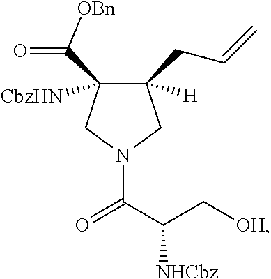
C1([H])(CC=C)C([CbzHN])(C(=O)[OBn])CN(C(C(C[OH])[NHCbz])=O)C1
